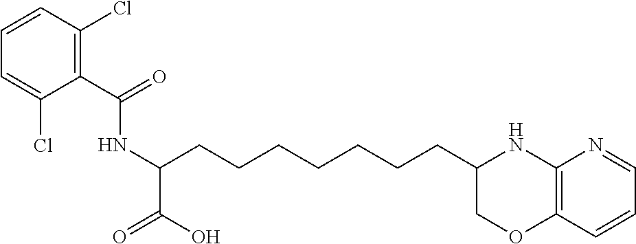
C(C1=C(Cl)C=CC=C1Cl)(=O)NC(CCCCCCCC1COC2=C(N1)N=CC=C2)C(=O)O
